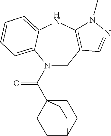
C1C2=C(NC3=CC=CC=C3N1C(C13CCC(CC1)CC3)=O)N(C)N=C2
